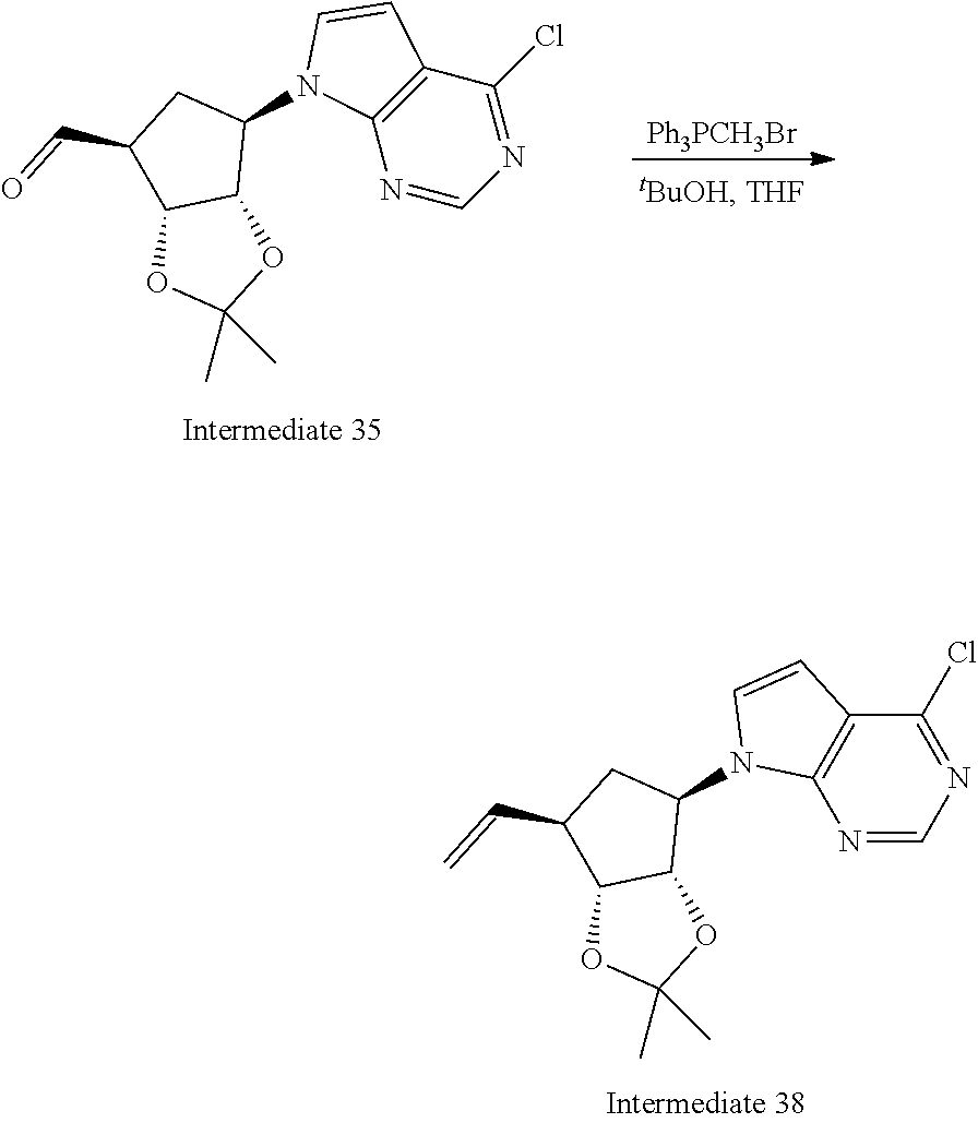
[Ph3PCH3Br].C1(N2C3=C(C(Cl)=NC=N3)C=C2)CC(C=O)C2C1OC(C)(C)O2.C1(N2C3=C(C(Cl)=NC=N3)C=C2)CC(C=C)C2C1OC(C)(C)O2
